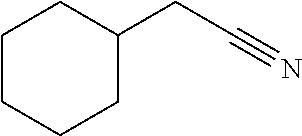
C1CCCC(CC#N)C1
